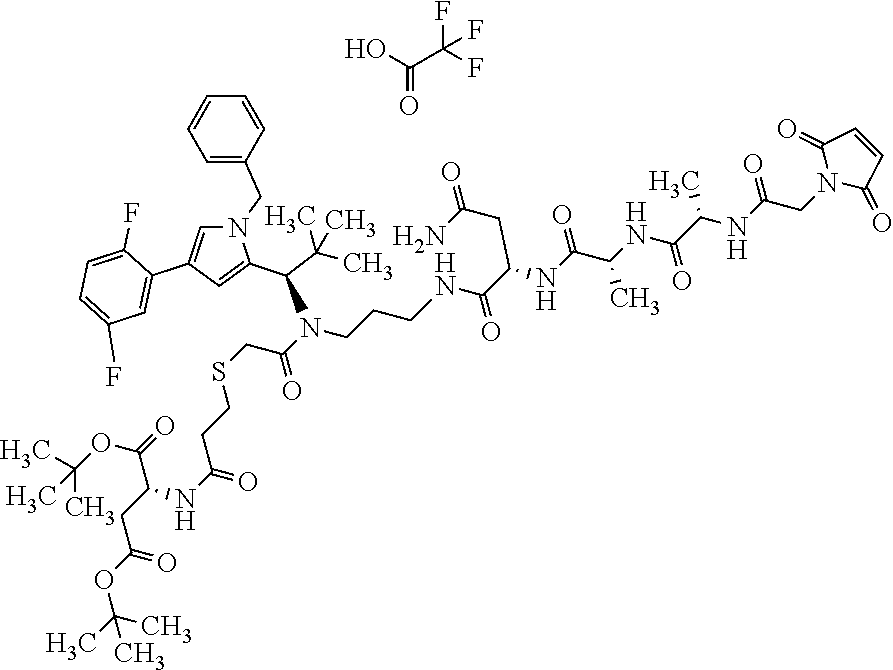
N(C(C(C)(C)C)C1=CC(C2=CC(F)=CC=C2F)=CN1CC1=CC=CC=C1)(CCCNC(C(NC(C(NC(C(NC(CN1C(=O)C=CC1=O)=O)C)=O)C)=O)CC(N)=O)=O)C(=O)CSCCC(NC(CC(OC(C)(C)C)=O)C(=O)OC(C)(C)C)=O.C(=O)(O)C(F)(F)F
